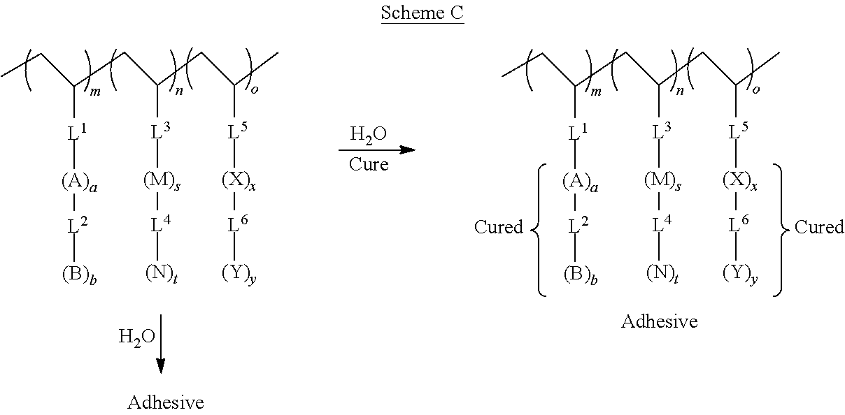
[L1](C(CC)CC([L3][(M)s][L4][(N)t])CC([L5][(X)x][L6][(Y)y])C)[(A)a][L2][(B)b].O.[Cure].[L1](C(CC)CC([L3][(M)s][L4][(N)t])CC([L5][(X)x][L6][(Y)y])C)[(A)a][L2][(B)b].O
